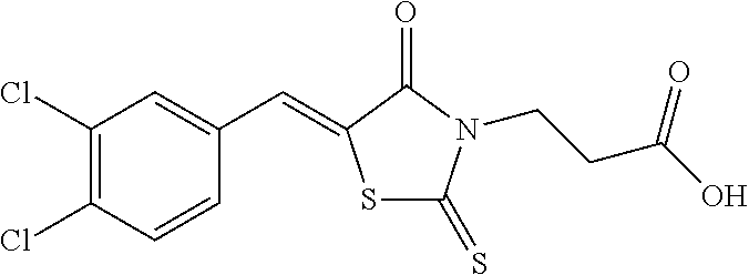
C1(Cl)=C(Cl)C=CC(C=C2SC(=S)N(CCC(O)=O)C2=O)=C1
